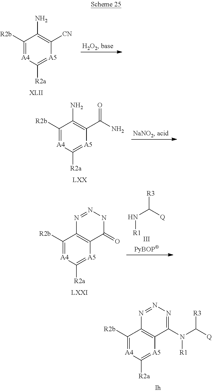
C1([R2b])=[A4]C([R2a])=[A5]C2=C1N=NN=C2N(C([Q])[R3])[R1].C1([R2b])=[A4]C([R2a])=[A5]C([CN])=C1N.C1([R2b])=[A4]C([R2a])=[A5]C(C(N)=O)=C1N.C1([R2b])=[A4]C([R2a])=[A5]C2=C1N=NNC2=O.N([R1])C([R3])[Q].[IIIPyBOP]
